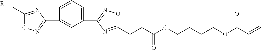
C(CC(OCCCCOC(C=C)=O)=O)C1=NC(C2=CC=CC(C3=NOC(C)=N3)=C2)=NO1
